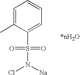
C1=C(C)C(S(N([Na])Cl)(=O)=O)=CC=C1
